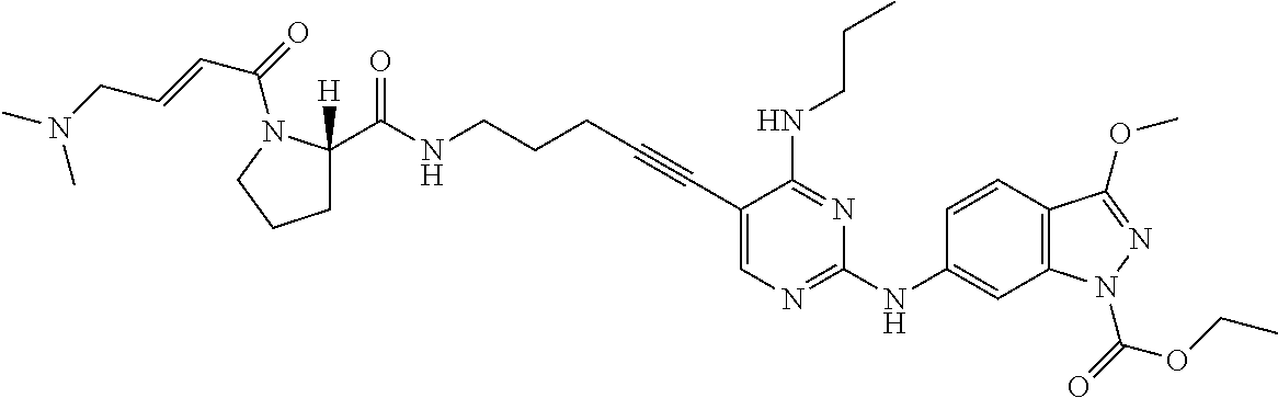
C1(C#CCCCNC(C2([H])CCCN2C(C=CCN(C)C)=O)=O)=CN=C(NC2=CC3=C(C=C2)C(OC)=NN3C(OCC)=O)N=C1NCCC
